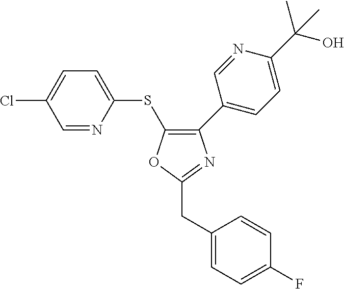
C1=NC(SC2=C(C3=CC=C(C(C)(O)C)N=C3)N=C(CC3=CC=C(F)C=C3)O2)=CC=C1Cl
